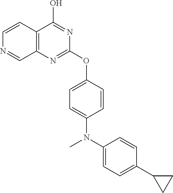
C1=C(OC2=NC3=C(C(O)=N2)C=CN=C3)C=CC(N(C2=CC=C(C3CC3)C=C2)C)=C1
